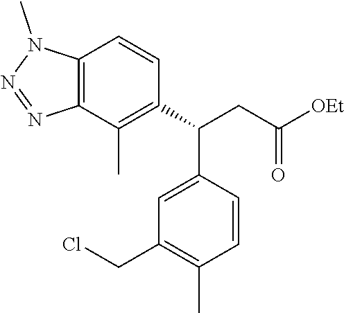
C12=C(C(C)=C(C(C3=CC(CCl)=C(C)C=C3)CC([OEt])=O)C=C1)N=NN2C
